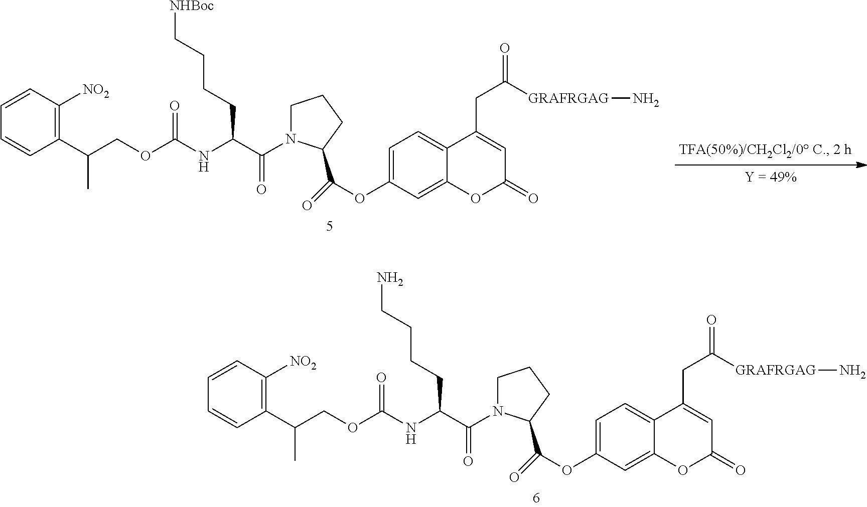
[NHBoc]CCCCC(C(N1CCCC1C(=O)OC1=CC=C2C(=C1)OC(=O)C=C2CC(=O)[GRAFRGAG]N)=O)NC(OCC(C1=C([NO2])C=CC=C1)C)=O.NCCCCC(C(N1CCCC1C(=O)OC1=CC=C2C(=C1)OC(=O)C=C2CC(=O)[GRAFRGAG]N)=O)NC(OCC(C1=C([NO2])C=CC=C1)C)=O
